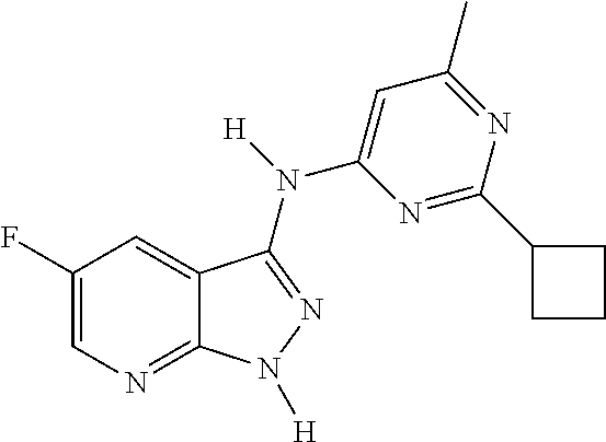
C1(F)=CN=C2C(=C1)C(N([H])C1=CC(C)=NC(C3CCC3)=N1)=NN2[H]
